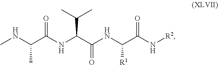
CNC(C(NC(C([HN]C(C(N[R2])=O)[R1])=O)C(C)C)=O)C
